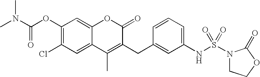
C1(OC(N(C)C)=O)=C(Cl)C=C2C(=C1)OC(=O)C(CC1=CC(NS(=O)(=O)N3CCOC3=O)=CC=C1)=C2C
